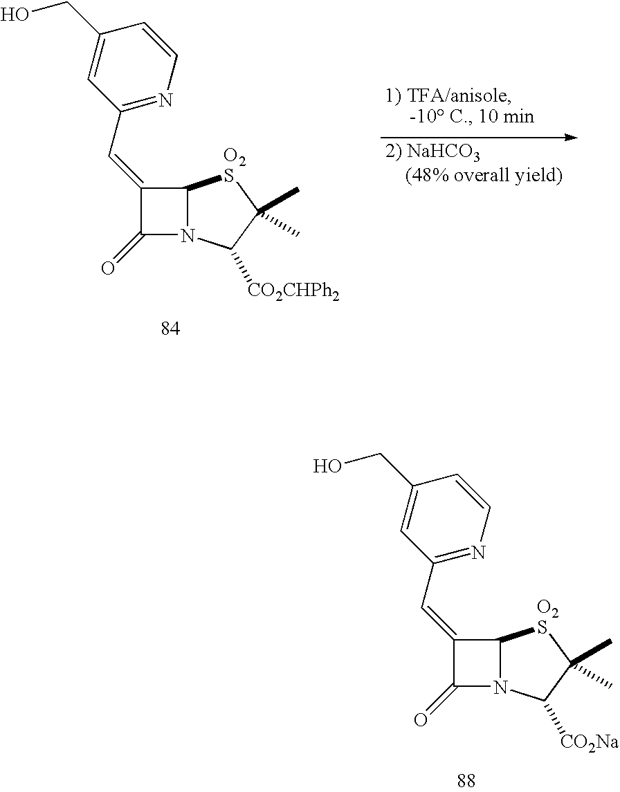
C1(=CC2=NC=CC(CO)=C2)C(=O)N2C1[O2S]C(C)(C)C2[CO2Na].C1(=CC2=NC=CC(CO)=C2)C(=O)N2C1[O2S]C(C)(C)C2[CO2CHPh2]
